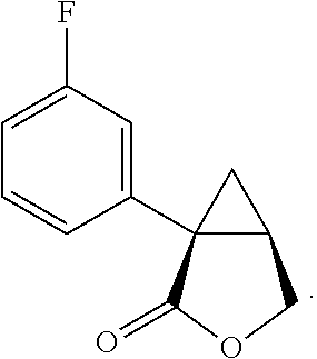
C12C(C3=CC(F)=CC=C3)(C(=O)OC1)C2
